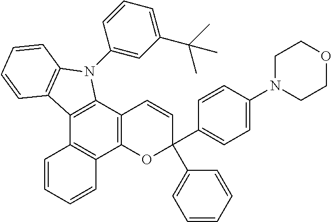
C12=C(C3=C(C4=C1C=CC=C4)OC(C1=CC=C(N4CCOCC4)C=C1)(C1=CC=CC=C1)C=C3)N(C1=CC(C(C)(C)C)=CC=C1)C1=C2C=CC=C1
